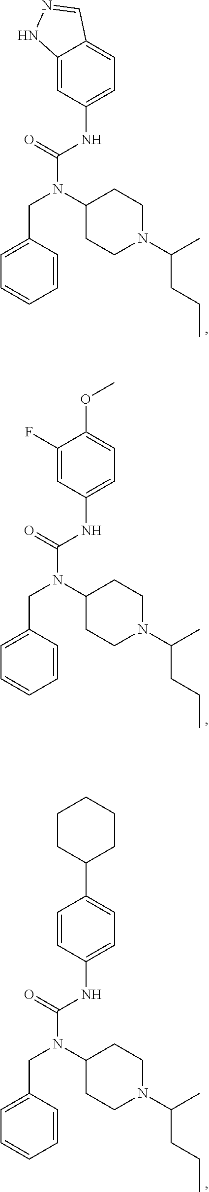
C12=CC(NC(N(C3CCN(C(C)CCC)CC3)CC3=CC=CC=C3)=O)=CC=C1C=NN2.C1(F)=CC(NC(N(C2CCN(C(C)CCC)CC2)CC2=CC=CC=C2)=O)=CC=C1OC.C1=CC(NC(N(C2CCN(C(C)CCC)CC2)CC2=CC=CC=C2)=O)=CC=C1C1CCCCC1
